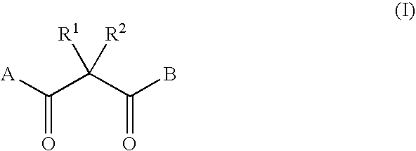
[A]C(C(C(B)=O)([R1])[R2])=O
